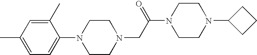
C1=C(C)C(N2CCN(CC(=O)N3CCN(C4CCC4)CC3)CC2)=CC=C1C
